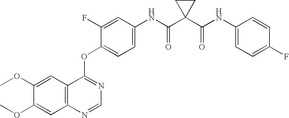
C12=C(C=C(OC)C(OC)=C1)C(OC1=CC=C(NC(C3(C(NC4=CC=C(F)C=C4)=O)CC3)=O)C=C1F)=NC=N2
